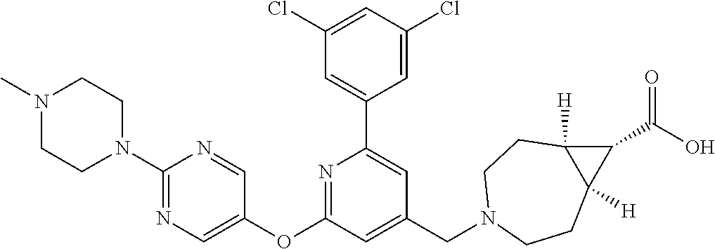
C1(Cl)=CC(Cl)=CC(C2=CC(CN3CCC4([H])C([H])(CC3)C4C(O)=O)=CC(OC3=CN=C(N4CCN(C)CC4)N=C3)=N2)=C1
